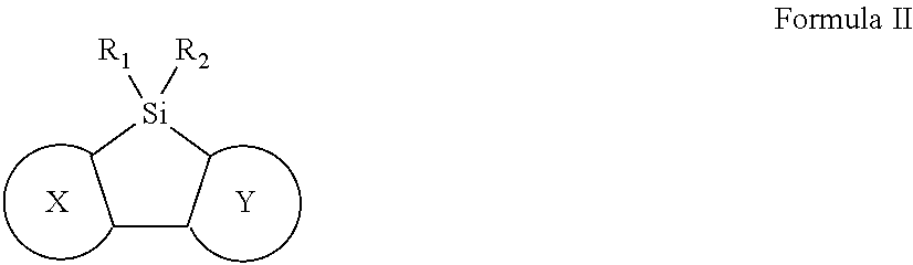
C1CC[Si]([R1])([R2])C1.[X].[Y]
